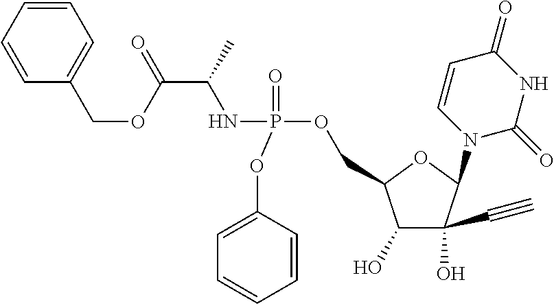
C1(OP(NC(C(=O)OCC2=CC=CC=C2)C)(=O)OCC2C(O)C(O)(C#C)C(N3C=CC(=O)NC3=O)O2)=CC=CC=C1
